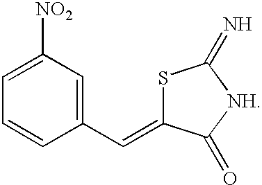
S1C(=CC2=CC([NO2])=CC=C2)C(=O)[NH]C1=N
